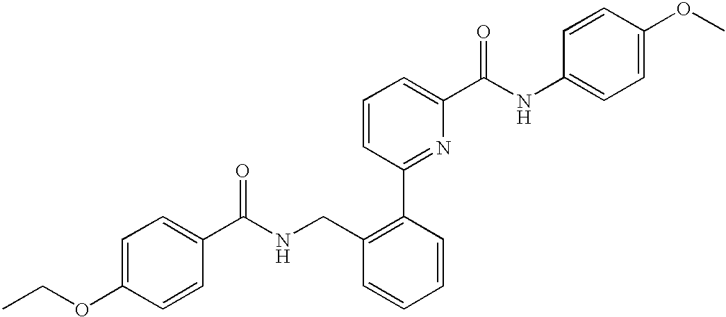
C1=C(OCC)C=CC(C(NCC2=C(C3=NC(C(NC4=CC=C(OC)C=C4)=O)=CC=C3)C=CC=C2)=O)=C1
